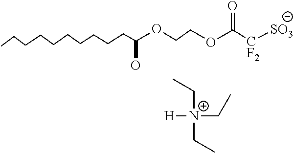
CCCCCCCCCCC(OCCOC([CF2][SO3])=O)O.CC[N+](CC)(CC)[H]
